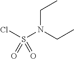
S(N(CC)CC)(Cl)(=O)=O
